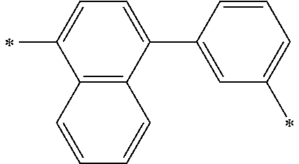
C1(C2=CC(C)=CC=C2)=CC=C(C)C2=C1C=CC=C2
